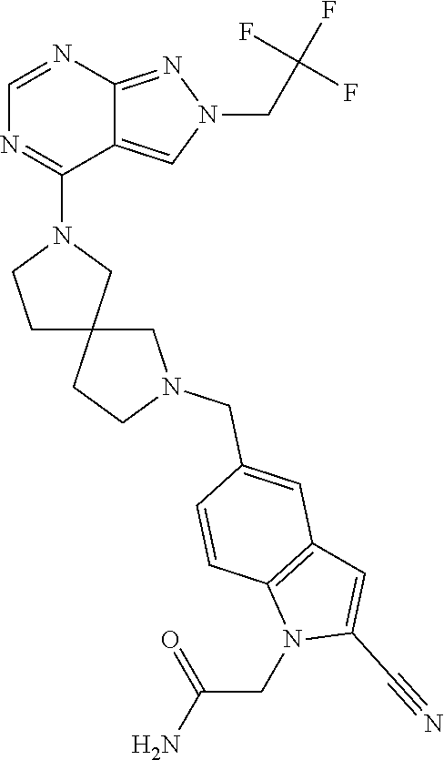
C1N(CC2=CC3=C(C=C2)N(CC(=O)N)C(C#N)=C3)CCC12CCN(C1=NC=NC3=NN(CC(F)(F)F)C=C13)C2
